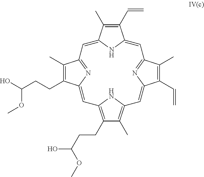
C1(C=C)=C(C)C2=CC3=NC(=CC4=C(CCC(O)OC)C(C)=C(N4)C=C4C(C=C)=C(C)C(=N4)C=C1N2)C(CCC(O)OC)=C3C
